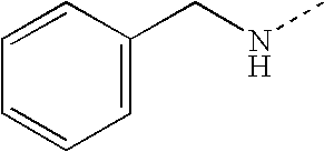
C1=CC(CNC)=CC=C1
